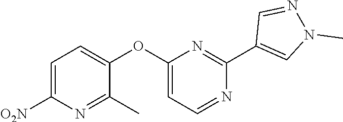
C1=C([O2N])N=C(C)C(OC2=CC=NC(C3=CN(C)N=C3)=N2)=C1
